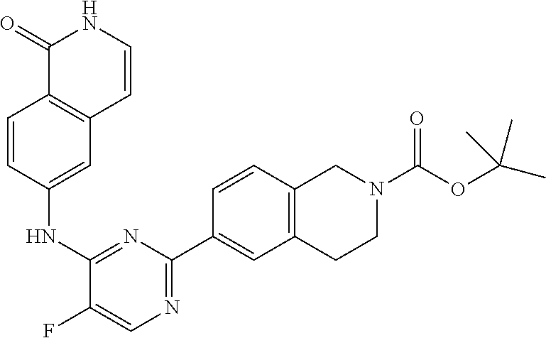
C1=CC(NC2=NC(C3=CC4=C(C=C3)CN(C(OC(C)(C)C)=O)CC4)=NC=C2F)=CC2=C1C(=O)NC=C2
